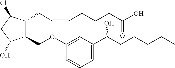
C1(OCC2C(CC=CCCCC(O)=O)C(Cl)CC2O)=CC(C(CCCCC)O)=CC=C1
